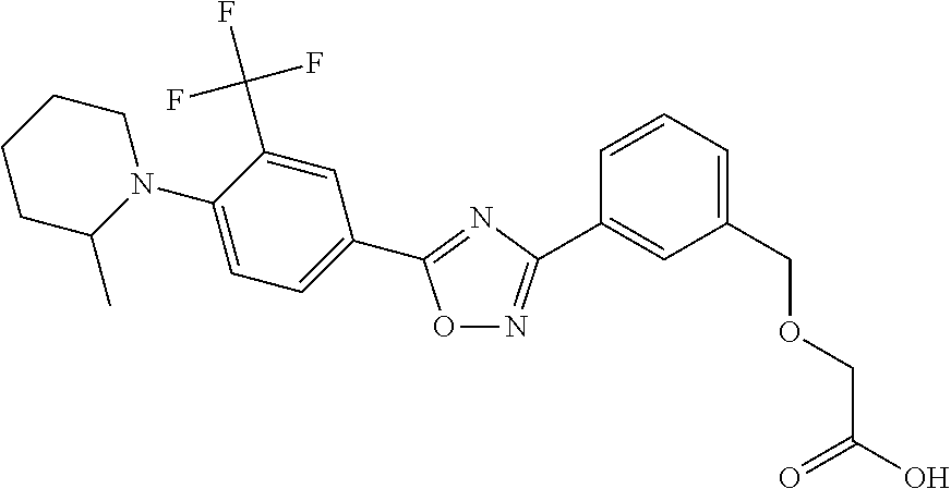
O1N=C(C2=CC(COCC(O)=O)=CC=C2)N=C1C1=CC=C(N2C(C)CCCC2)C(C(F)(F)F)=C1
